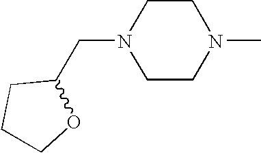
C1COC(CN2CCN(C)CC2)C1
